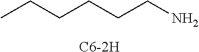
CCCCCCN.[C6-2H]
